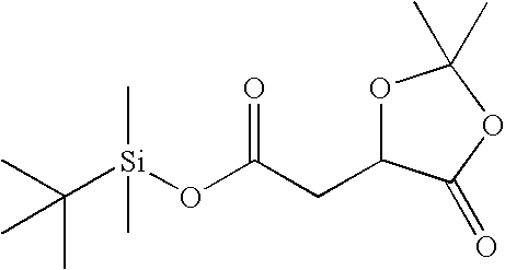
C[Si](C(C)(C)C)(OC(=O)CC1OC(C)(C)OC1=O)C
